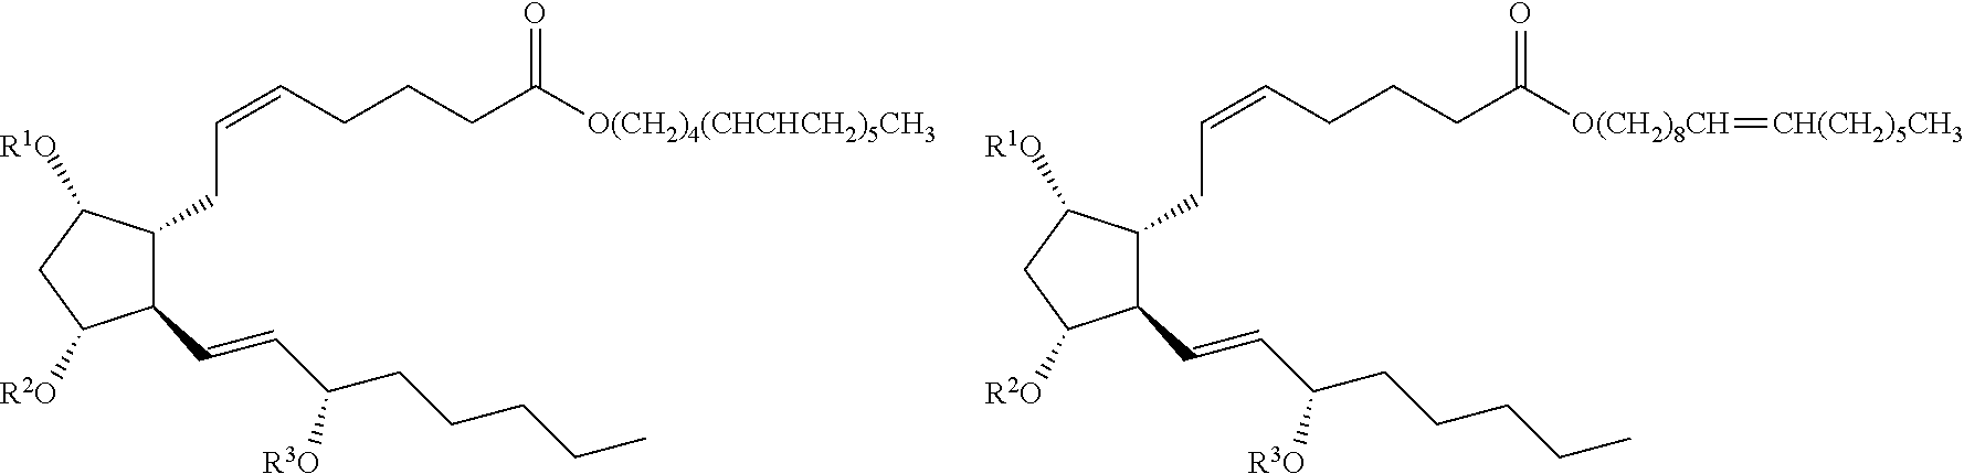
C1(C=CC(CCCCC)[R3O])C(CC=CCCCC([O(CH2)4(CHCHCH2)5CH3])=O)C([R1O])CC1[R2O].C1(C=CC(CCCCC)[R3O])C(CC=CCCCC([O(CH2)8CH]=[CH(CH2)5CH3])=O)C([R1O])CC1[R2O]
